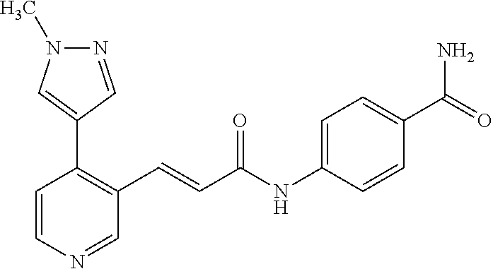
N1=CC(C2=C(C=CC(NC3=CC=C(C(N)=O)C=C3)=O)C=NC=C2)=CN1C
